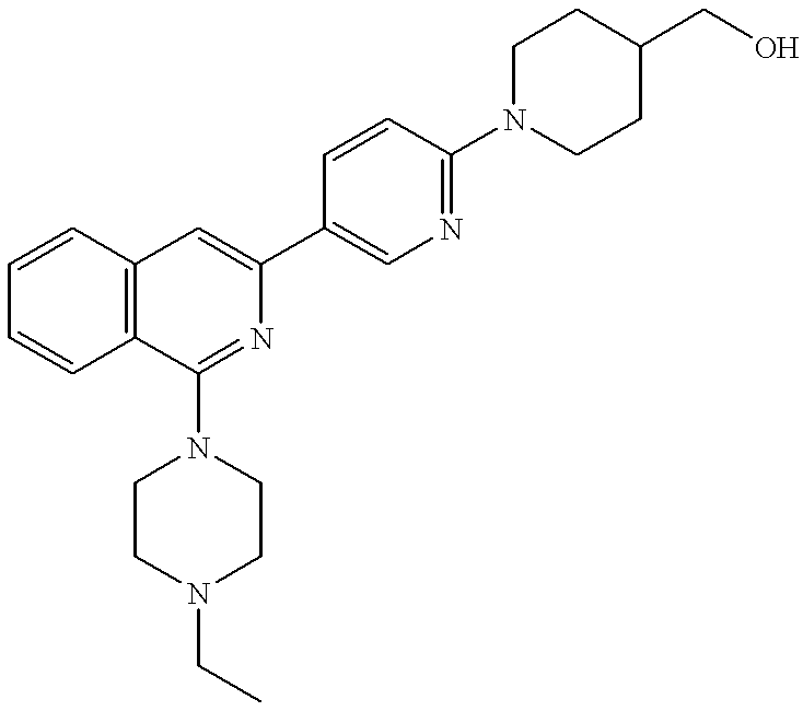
C1=CC2=C(C=C1)C(N1CCN(CC)CC1)=NC(C1=CN=C(N3CCC(CO)CC3)C=C1)=C2
